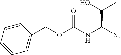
C(OC(=O)NC(C(C)O)[X5])C1=CC=CC=C1
